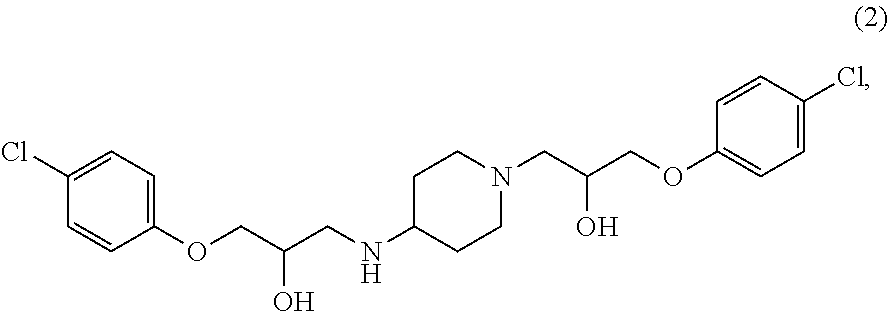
C1=CC(OCC(CNC2CCN(CC(COC3=CC=C(Cl)C=C3)O)CC2)O)=CC=C1Cl
